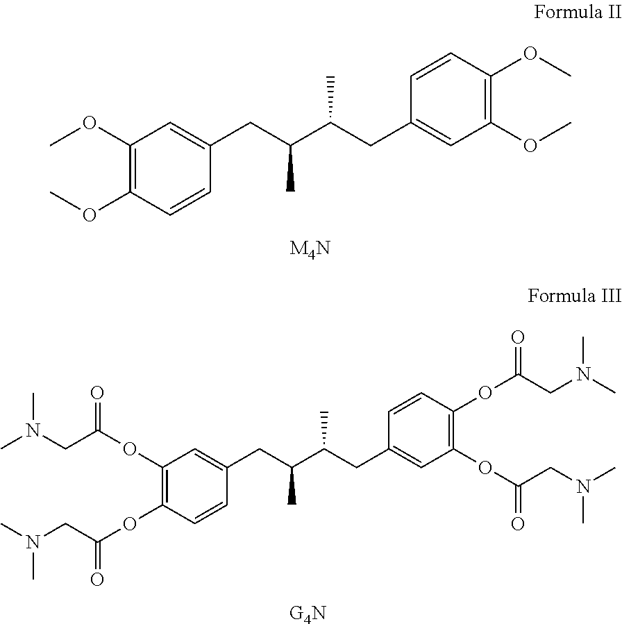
C1(OC)=C(OC)C=CC(CC(C(CC2=CC(OC)=C(OC)C=C2)C)C)=C1.[M4N].C1(OC(CN(C)C)=O)=C(OC(CN(C)C)=O)C=CC(CC(C(CC2=CC(OC(CN(C)C)=O)=C(OC(=O)CN(C)C)C=C2)C)C)=C1.[G4N]
